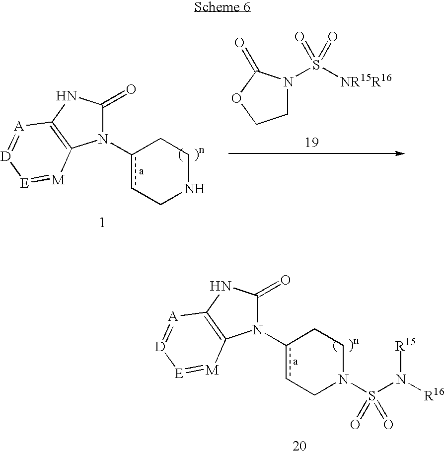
N1(c2cCNCC2)C(=O)NC2=C1[M]=[E][D]=[A]2.C1N(S([NR15R16])(=O)=O)C(=O)OC1.N1(c2cCN(S(N([R16])[R15])(=O)=O)CC2)C(=O)NC2=C1[M]=[E][D]=[A]2
